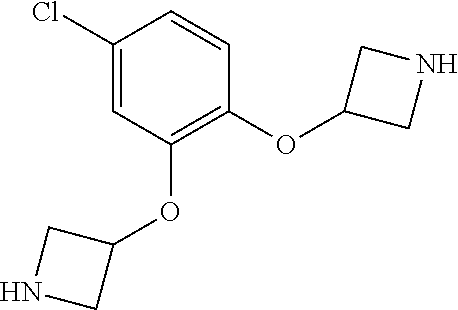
C1(OC2=C(OC3CNC3)C=CC(Cl)=C2)CNC1
